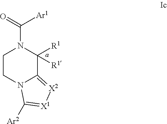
C1CN2C(=[X2][X1]=C2[Ar2])C([R1])([R1])N1C([Ar1])=O
